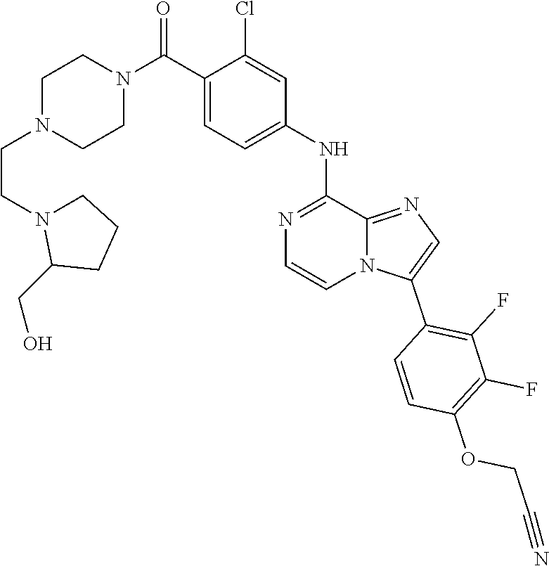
C1N(CCN2CCCC2CO)CCN(C(C2=CC=C(NC3=NC=CN4C3=NC=C4C3=C(F)C(F)=C(OCC#N)C=C3)C=C2Cl)=O)C1
